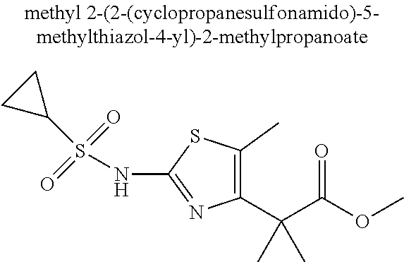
C(OC)(=O)C(C1=C(C)SC(NS(=O)(=O)C2CC2)=N1)(C)C
